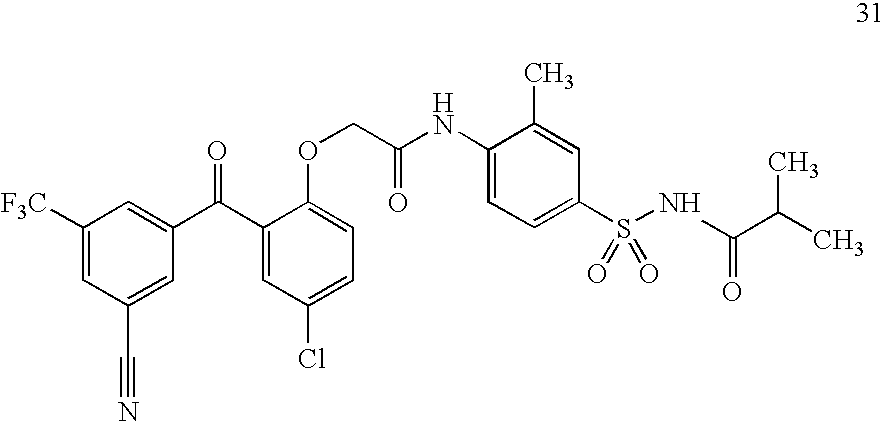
C1([F3C])=CC(C#N)=CC(C(C2=CC(Cl)=CC=C2OCC(NC2=CC=C(S(NC(=O)C(C)C)(=O)=O)C=C2C)=O)=O)=C1
